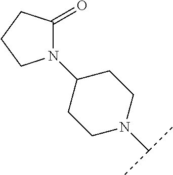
C1(N2C(=O)CCC2)CCN(C(C)C)CC1
